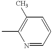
CC1=C(C)C=CC=N1
